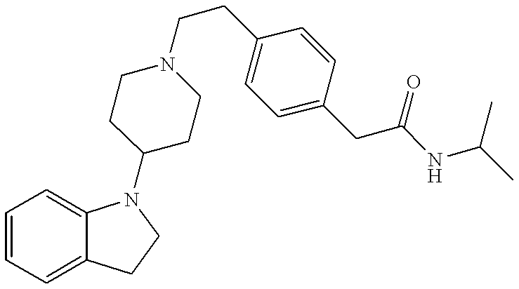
C1=CC=C2C(=C1)N(C1CCN(CCC3=CC=C(CC(NC(C)C)=O)C=C3)CC1)CC2
